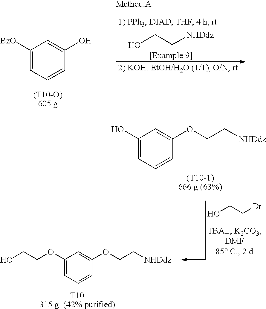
C1([BzO])=CC=CC(O)=C1.OCC[NHDdz].C1(OCCO)=CC=CC(OCC[NHDdz])=C1.C1(O)=CC=CC(OCC[NHDdz])=C1.OCCBr
